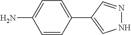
C1=CC(C2=CNN=C2)=CC=C1N
